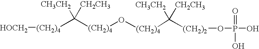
[(CH2)4](C([(CH2)4]O[(CH2)4]C([(CH2)2]OP(O)(=O)O)([CH3CH2])[CH2CH3])([CH3CH2])[CH2CH3])[HOCH2]
